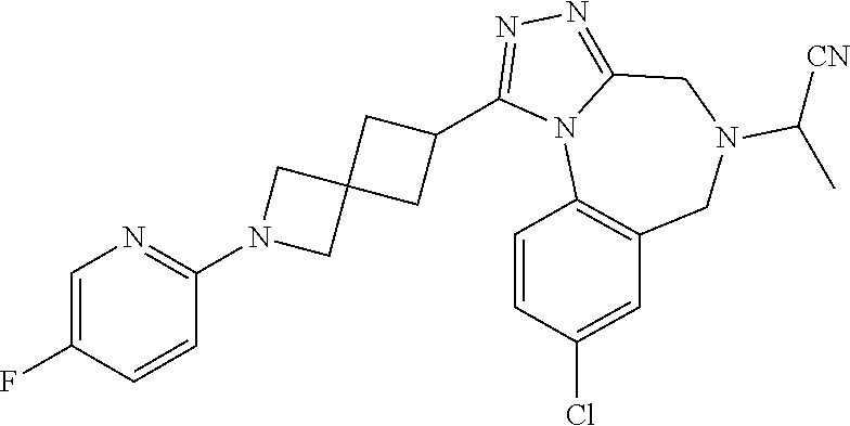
C1=C(F)C=CC(N2CC3(C2)CC(C2=NN=C4N2C2=C(CN(C([CN])C)C4)C=C(Cl)C=C2)C3)=N1
